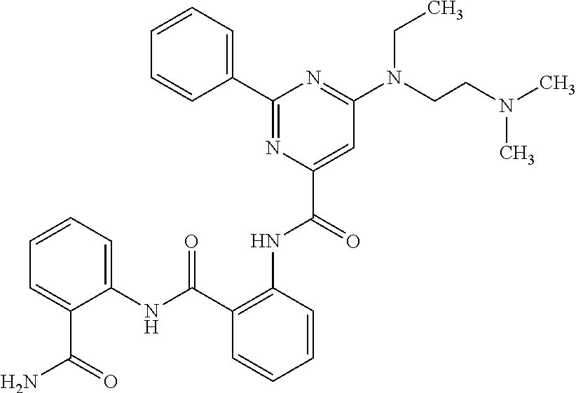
C1=CC=C(C2=NC(C(NC3=C(C(NC4=CC=CC=C4C(N)=O)=O)C=CC=C3)=O)=CC(N(CCN(C)C)CC)=N2)C=C1
